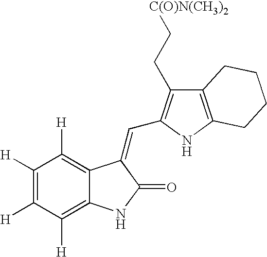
C1([H])=C([H])C([H])=C2C(=C1[H])C(=CC1=C(CC[C(O)N(CH3)2])C3=C(N1)CCCC3)C(=O)N2
